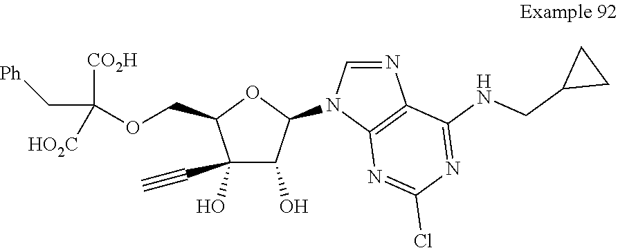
C1(O)(C#C)C(O)C(N2C3=C(N=C2)C(NCC2CC2)=NC(Cl)=N3)OC1COC(C[Ph])([CO2H])[HO2C]
